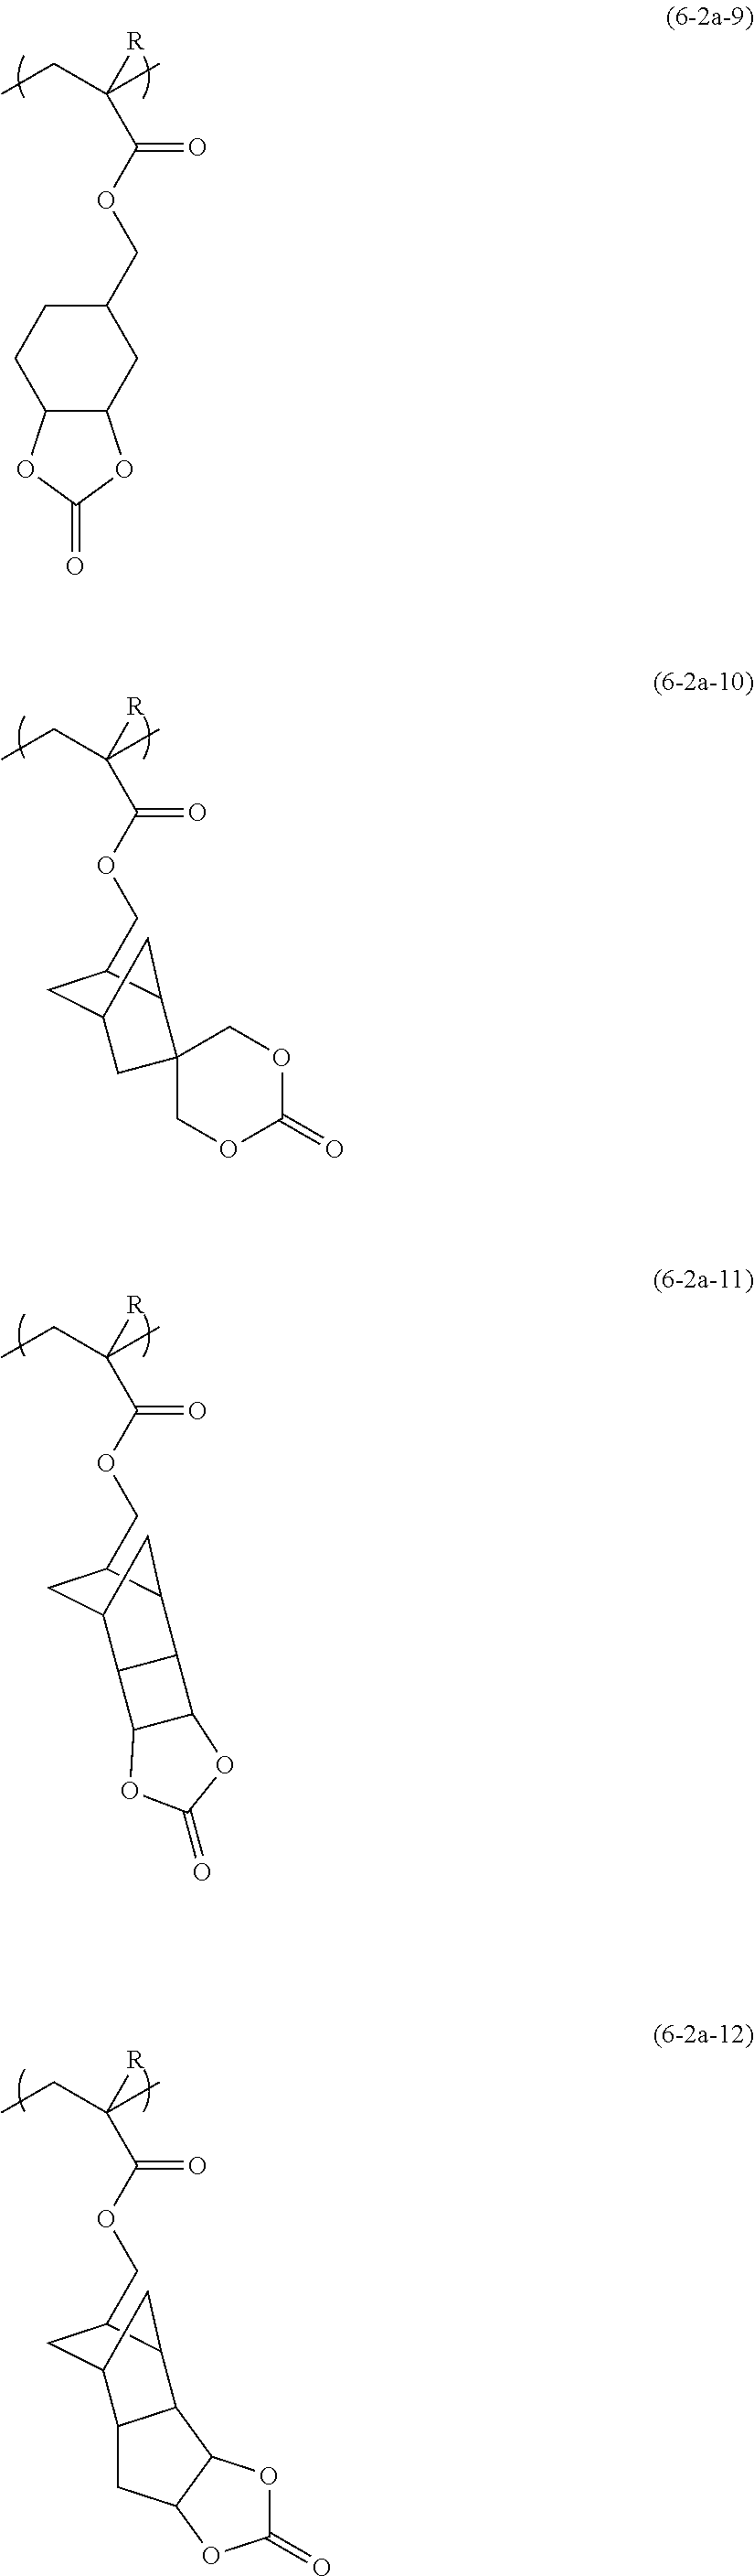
O(C(C([R])(CC)C)=O)CC1CCC2C(C1)OC(=O)O2.O(C(C([R])(CC)C)=O)CC1CC2CC1C1(COC(=O)OC1)C2.O(C(C([R])(CC)C)=O)CC1CC2CC1C1C2C2C1OC(=O)O2.O(C(C([R])(CC)C)=O)CC1CC2CC1C1C2CC2C1OC(=O)O2
